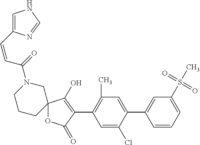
C12(OC(=O)C(C3=C(C)C=C(C4=CC(S(C)(=O)=O)=CC=C4)C(Cl)=C3)=C1O)CN(C(=O)C=CC1=CNC=N1)CCC2
